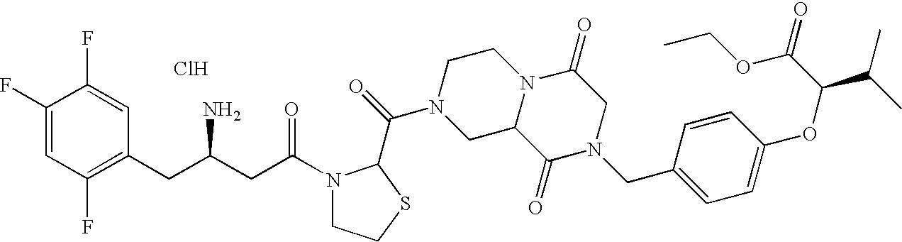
Cl.C1(F)=CC(F)=C(CC(CC(=O)N2CCSC2C(=O)N2CC3N(CC2)C(=O)CN(CC2=CC=C(OC(C(C)C)C(=O)OCC)C=C2)C3=O)N)C=C1F
